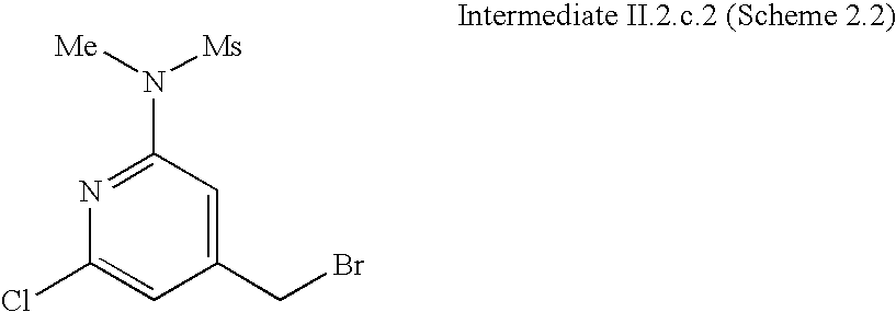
C1(CBr)=CC(N([Me])[Ms])=NC(Cl)=C1
